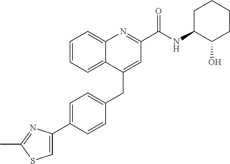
C1=C(C2=CSC(C)=N2)C=CC(CC2=CC(C(NC3C(O)CCCC3)=O)=NC3=CC=CC=C23)=C1
